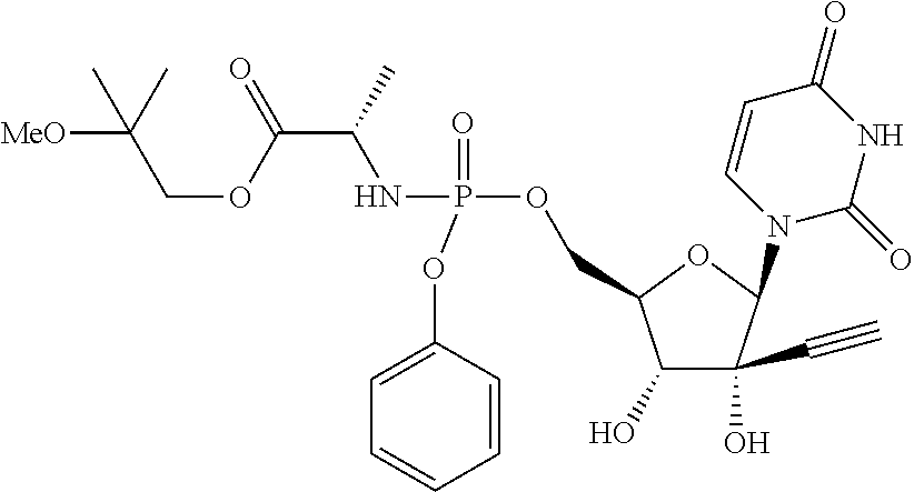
C1(OP(NC(C(=O)OCC(C)([MeO])C)C)(=O)OCC2C(O)C(O)(C#C)C(N3C=CC(=O)NC3=O)O2)=CC=CC=C1
